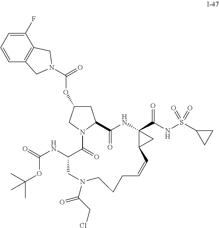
C1(F)=CC=CC2=C1CN(C(=O)OC1CC3N(C1)C(=O)C(NC(=O)OC(C)(C)C)CN(C(CCl)=O)CCCC=CC1C(C(NS(C4CC4)(=O)=O)=O)(NC3=O)C1)C2
